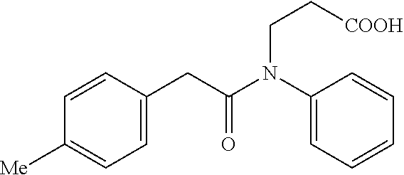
C1=CC([Me])=CC=C1CC(N(C1=CC=CC=C1)CC[COOH])=O
